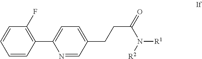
C1=CC(C2=CC=C(CCC(N([R1])[R2])=O)C=N2)=C(F)C=C1
